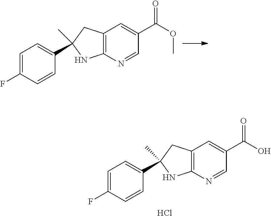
C12=C(N=CC(C(=O)OC)=C1)NC(C1=CC=C(F)C=C1)(C)C2.C12=C(N=CC(C(=O)O)=C1)NC(C1=CC=C(F)C=C1)(C)C2.Cl
